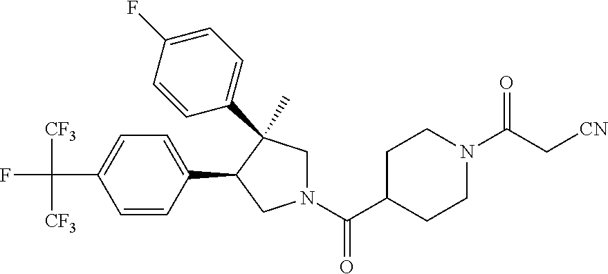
C(C1=CC=C(C2CN(C(C3CCN(C(=O)C[CN])CC3)=O)CC2(C)C2=CC=C(F)C=C2)C=C1)(F)([CF3])[CF3]
